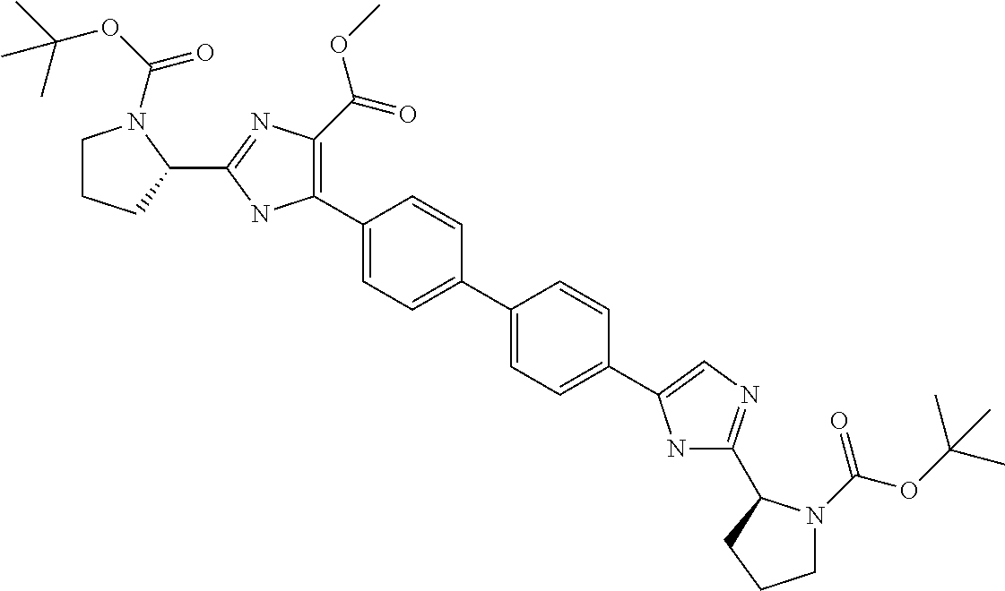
C1CCC(C2=NC(C(OC)=O)=C(C3=CC=C(C4=CC=C(C5=CN=C(C6N(C(OC(C)(C)C)=O)CCC6)N5)C=C4)C=C3)N2)N1C(OC(C)(C)C)=O
